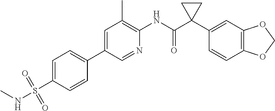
C1=C(C2=CC=C(S(NC)(=O)=O)C=C2)C=NC(NC(C2(C3=CC4=C(C=C3)OCO4)CC2)=O)=C1C
